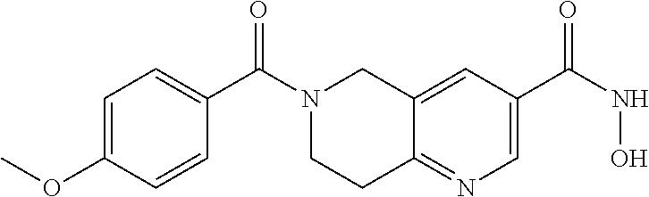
C1=C(OC)C=CC(C(N2CCC3=NC=C(C(NO)=O)C=C3C2)=O)=C1
